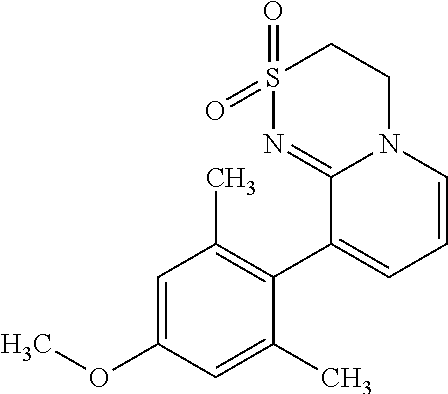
C1S(=O)(=O)N=C2N(C1)C=CC=C2C1=C(C)C=C(OC)C=C1C
